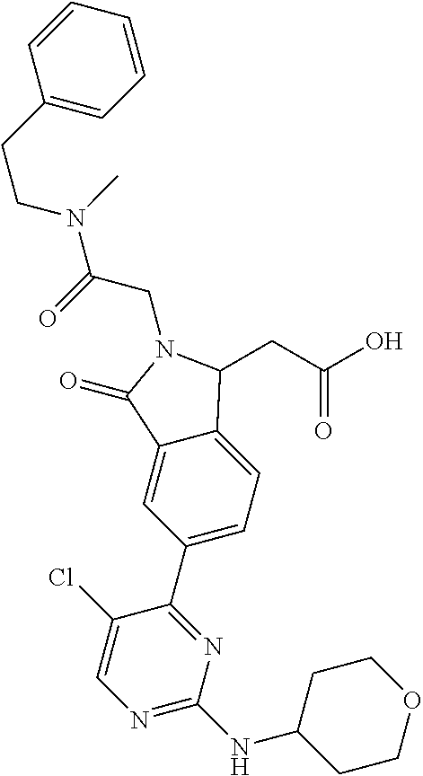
N(C(CN1C(=O)C2=CC(C3=NC(NC4CCOCC4)=NC=C3Cl)=CC=C2C1CC(O)=O)=O)(C)CCC1=CC=CC=C1
